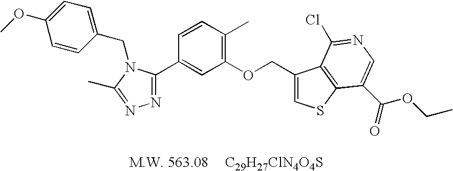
C1(OCC2=CSC3=C2C(Cl)=NC=C3C(=O)OCC)=C(C)C=CC(C2=NN=C(C)N2CC2=CC=C(OC)C=C2)=C1.[C29H27ClN4O4S]
